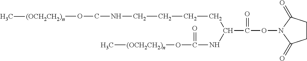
[(OCH2CH2)n](C)OC(NC(CCCCNCO[(OCH2CH2)n]C)C(ON1C(=O)CCC1=O)=O)=O
